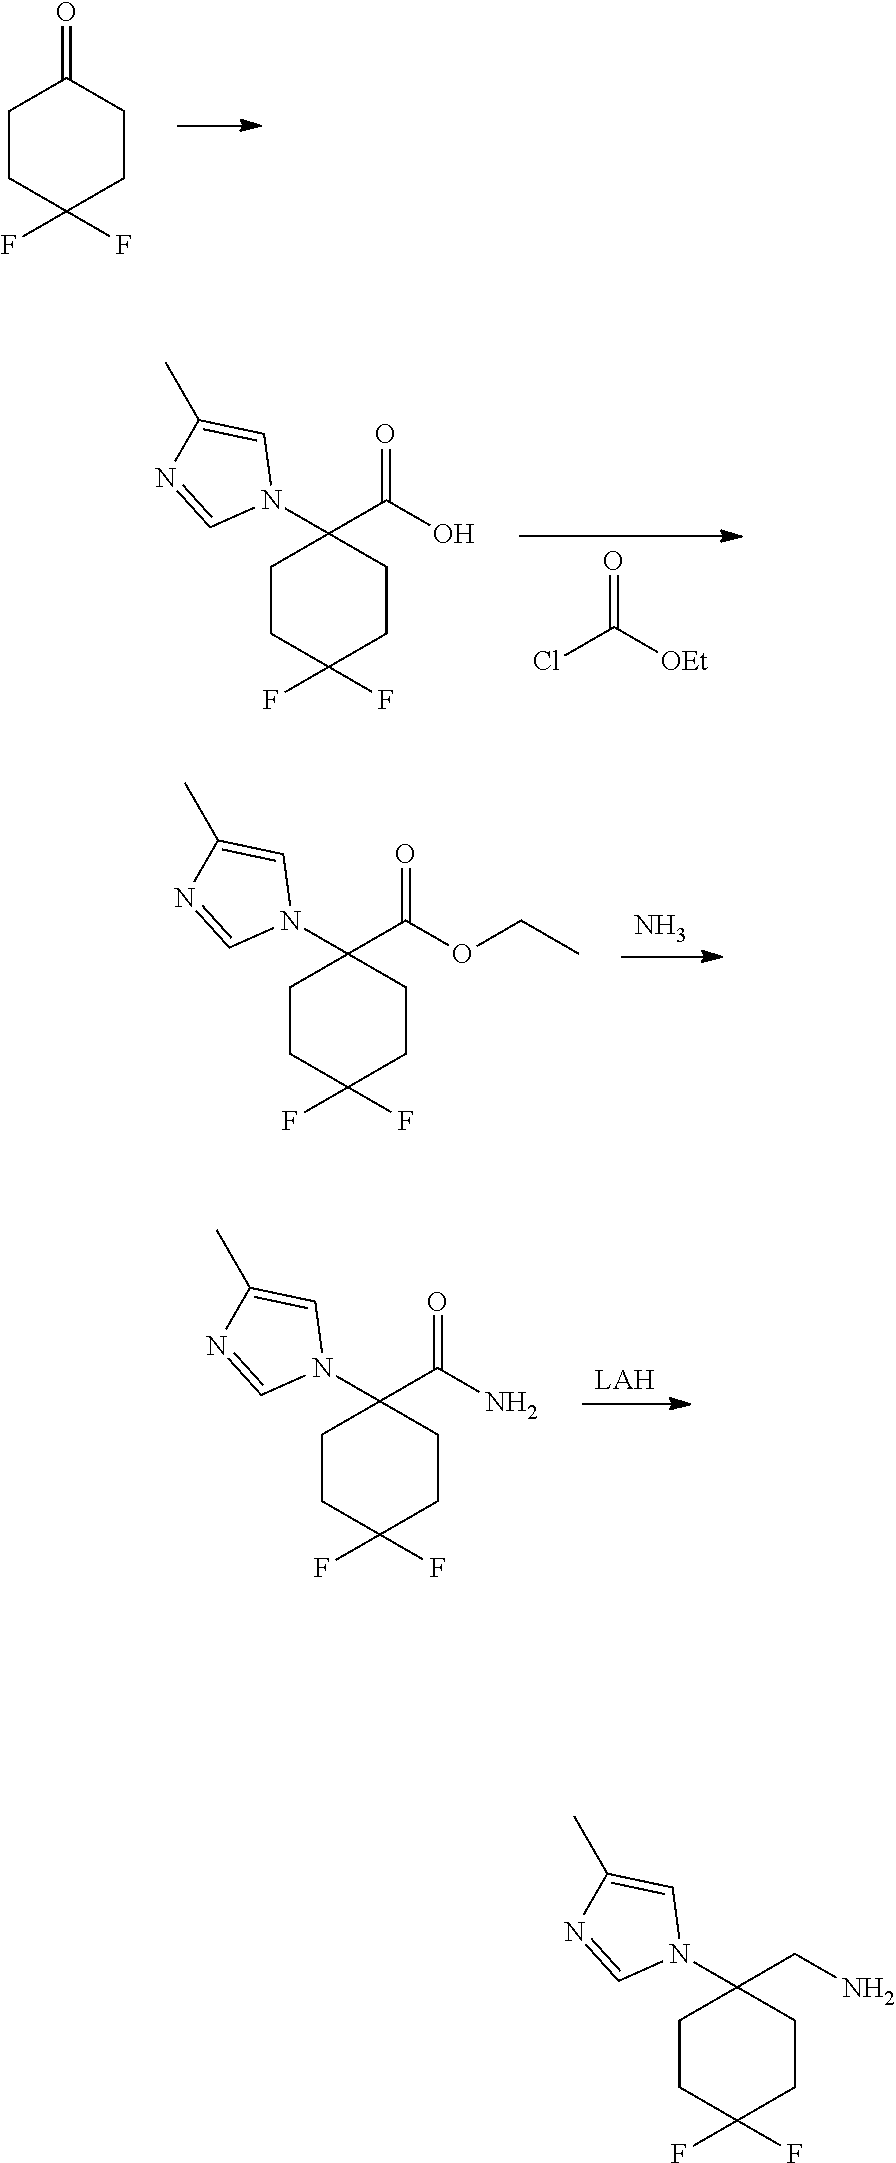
[LAH].N1(C2(C(N)=O)CCC(F)(F)CC2)C=C(C)N=C1.N.N1(C2(C(OCC)=O)CCC(F)(F)CC2)C=C(C)N=C1.C1CC(F)(F)CCC1=O.O=C([OEt])Cl.N1(C2(C(O)=O)CCC(F)(F)CC2)C=C(C)N=C1.N1(C2(CN)CCC(F)(F)CC2)C=C(C)N=C1
